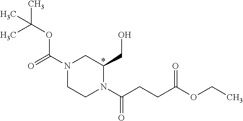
N1(C(=O)OC(C)(C)C)CCN(C(CCC(OCC)=O)=O)C(CO)C1
